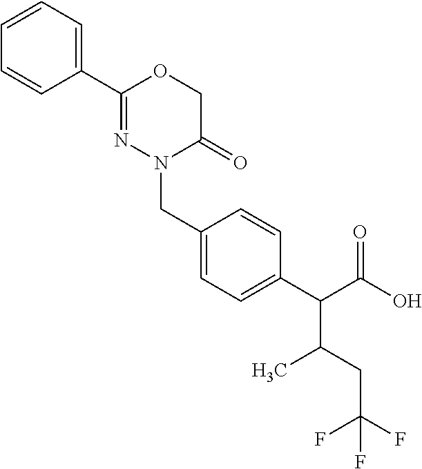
C1(C2=NN(CC3=CC=C(C(C(O)=O)C(CC(F)(F)F)C)C=C3)C(=O)CO2)=CC=CC=C1
